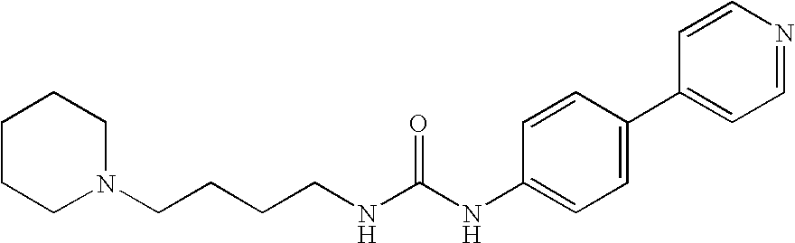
C1CCN(CCCCNC(NC2=CC=C(C3=CC=NC=C3)C=C2)=O)CC1
